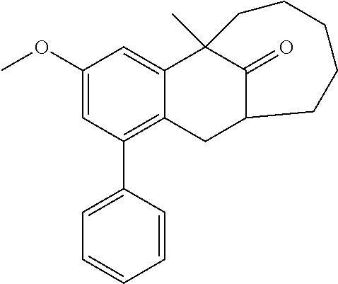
C1(OC)=CC(C2=CC=CC=C2)=C2C(=C1)C1(C)C(=O)C(C2)CCCCC1
